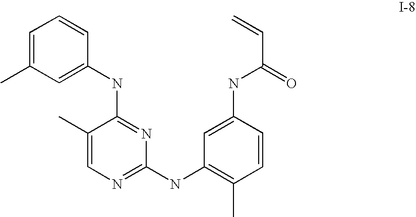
C1=C(C)C=C(NC2=NC(NC3=C(C)C=CC(NC(=O)C=C)=C3)=NC=C2C)C=C1
